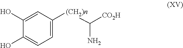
C1(O)=CC([(CH2)n]C([CO2H])N)=CC=C1O
